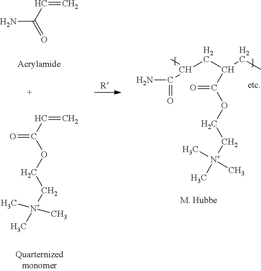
NC(C=C)=O.O=C(C=C)OCC[N+](C)(C)C.NC(=O)C(CC(CC)C(OCC[N+](C)(C)C)=O)C
